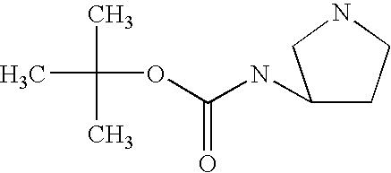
CC(C)(C)OC(NC1CCNC1)=O
